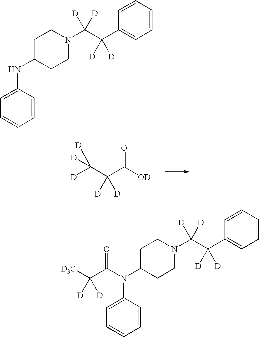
C1=CC=CC(C(C(N2CCC(NC3=CC=CC=C3)CC2)([D])[D])([D])[D])=C1.[D]C(C(C([OD])=O)([D])[D])([D])[D].C1=CC=CC(C(C(N2CCC(N(C3=CC=CC=C3)C(C([D3C])([D])[D])=O)CC2)([D])[D])([D])[D])=C1
